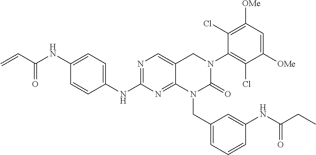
N(C1=NC=C2C(=N1)N(CC1=CC=CC(NC(CC)=O)=C1)C(=O)N(C1=C(Cl)C([OMe])=CC([OMe])=C1Cl)C2)C1=CC=C(NC(C=C)=O)C=C1
